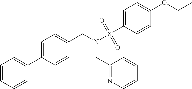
C1=C(C2=CC=CC=C2)C=CC(CN(S(C2=CC=C(OCC)C=C2)(=O)=O)CC2=NC=CC=C2)=C1
